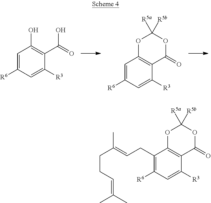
C1(O)=C(C(O)=O)C([R3])=CC([R6])=C1.O1C([R5a])([R5b])OC(=O)C2=C1C=C([R6])C=C2[R3].O1C([R5a])([R5b])OC(=O)C2=C1C(CC=C(CCC=C(C)C)C)=C([R6])C=C2[R3]
